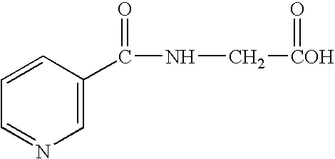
C1=CC(C(NC[COH]=O)=O)=CN=C1
